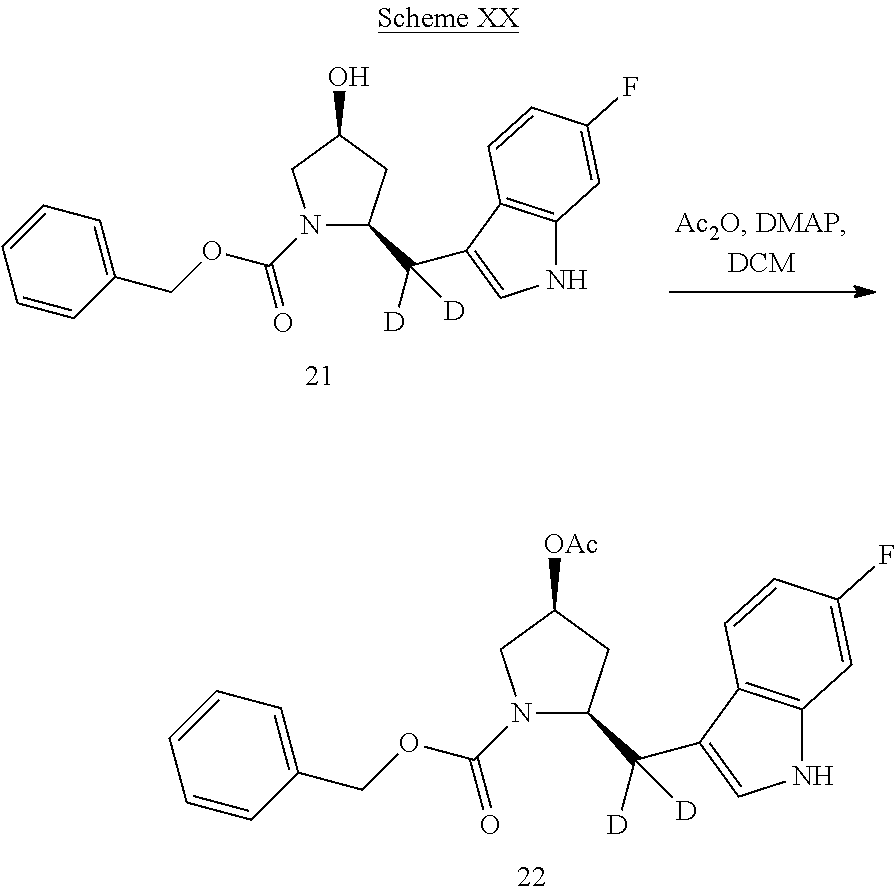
N1(C(OCC2=CC=CC=C2)=O)C(C([D])(C2=CNC3=C2C=CC(F)=C3)[D])CC([OAc])C1.N1(C(OCC2=CC=CC=C2)=O)C(C([D])(C2=CNC3=C2C=CC(F)=C3)[D])CC(O)C1
